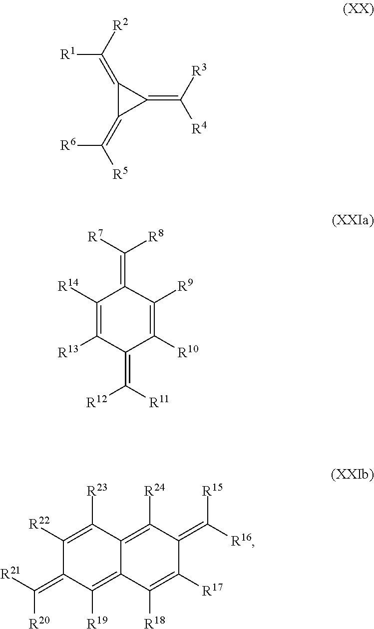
C1(=C([R1])[R2])C(=C([R6])[R5])C1=C([R4])[R3].C1(=C([R12])[R11])C([R13])=C([R14])C(=C([R7])[R8])C([R9])=C1[R10].C1(=C([R20])[R21])C([R19])=C2C(=C([R24])C(=C([R15])[R16])C([R17])=C2[R18])C([R23])=C1[R22]
